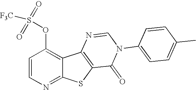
C1=CN=C2C(=C1OS(=O)(=O)[F3C])C1=C(S2)C(=O)N(C2=CC=C(C)C=C2)C=N1
